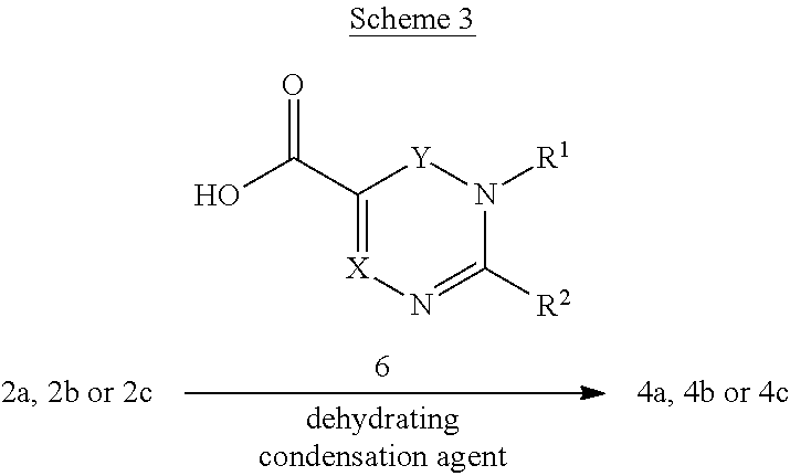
C1(C(=O)O)=[X]N=C([R2])N([R1])[Y]1
